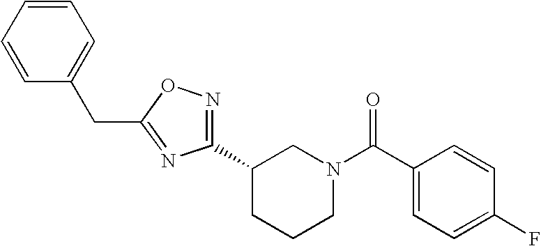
C1(C2CCCN(C(C3=CC=C(F)C=C3)=O)C2)=NOC(CC2=CC=CC=C2)=N1
